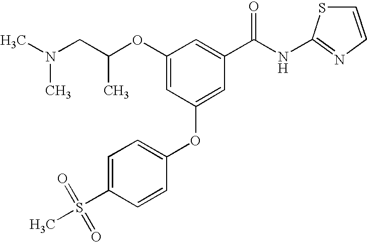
C1=C(S(C)(=O)=O)C=CC(OC2=CC(C(NC3=NC=CS3)=O)=CC(OC(CN(C)C)C)=C2)=C1
